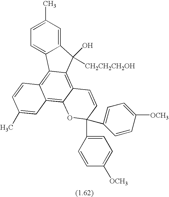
C1=C(C)C=C2C(=C1)C1=C3C(=C4C(=C1C2(O)[CH2CH2CH2OH])C=CC(C1=CC=C([OCH3])C=C1)(C1=CC=C([OCH3])C=C1)O4)C=C(C)C=C3
